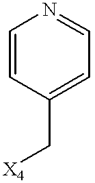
C1=CC(C[X4])=CC=N1
